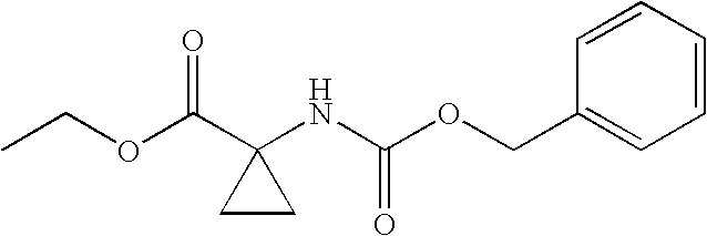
CCOC(C1(NC(OCC2=CC=CC=C2)=O)CC1)=O
